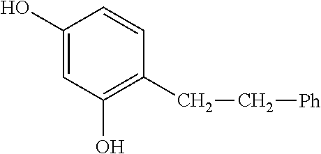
C1(O)=CC(O)=C(CC[Ph])C=C1
